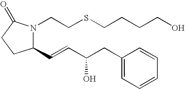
C1(C=CC(CC2=CC=CC=C2)O)N(CCSCCCCO)C(=O)CC1
